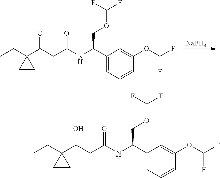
[NaBH4].C(C(=O)NC(C1=CC=CC(OC(F)F)=C1)COC(F)F)C(=O)C1(CC)CC1.C(O)(CC(=O)NC(C1=CC=CC(OC(F)F)=C1)COC(F)F)C1(CC)CC1
